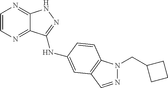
C1=CN=C2C(=N1)NN=C2NC1=CC2=C(N(CC3CCC3)N=C2)C=C1
